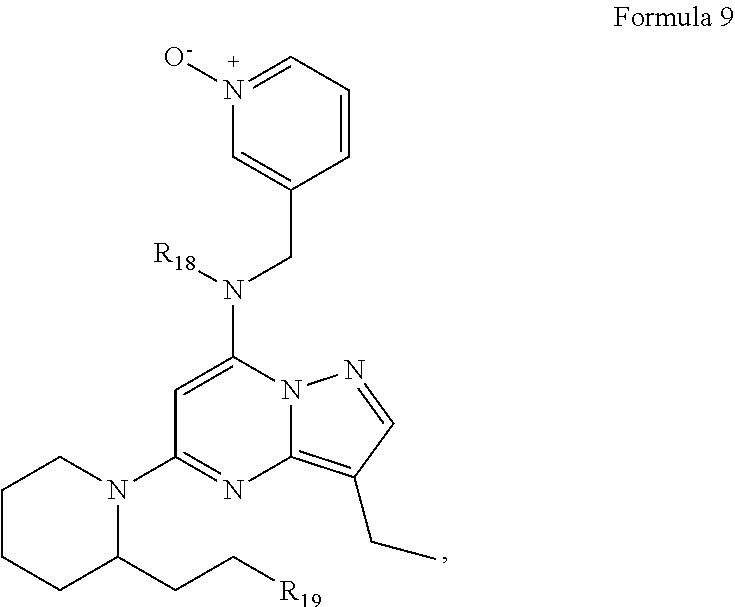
C1CCC(CC[R19])N(C2=NC3=C(CC)C=NN3C(N([R18])CC3=CN([O-])=CC=C3)=C2)C1
